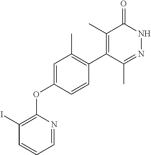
C1=NC(OC2=CC(C)=C(C3=C(C)C(=O)NN=C3C)C=C2)=C(I)C=C1
